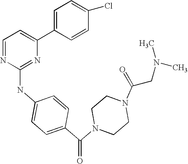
C1=NC(NC2=CC=C(C(N3CCN(C(=O)CN(C)C)CC3)=O)C=C2)=NC(C2=CC=C(Cl)C=C2)=C1
